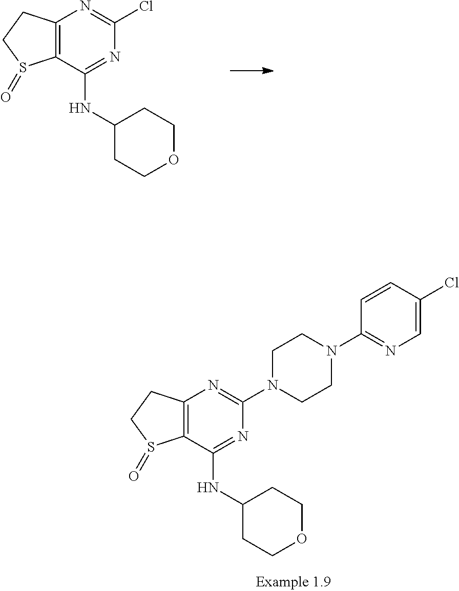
C12=C(C(NC3CCOCC3)=NC(Cl)=N1)S(=O)CC2.C12=C(C(NC3CCOCC3)=NC(N3CCN(C4=NC=C(Cl)C=C4)CC3)=N1)S(=O)CC2
